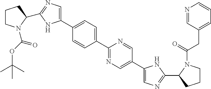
C1(C2=CN=C(C3N(C(OC(C)(C)C)=O)CCC3)N2)=CC=C(C2=NC=C(C3=CN=C(C4CCCN4C(=O)CC4=CC=CN=C4)N3)C=N2)C=C1
